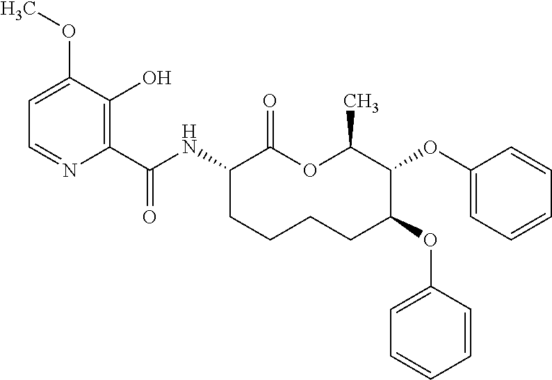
C1(C(NC2C(=O)OC(C)C(OC3=CC=CC=C3)C(OC3=CC=CC=C3)CCCC2)=O)=C(O)C(OC)=CC=N1
